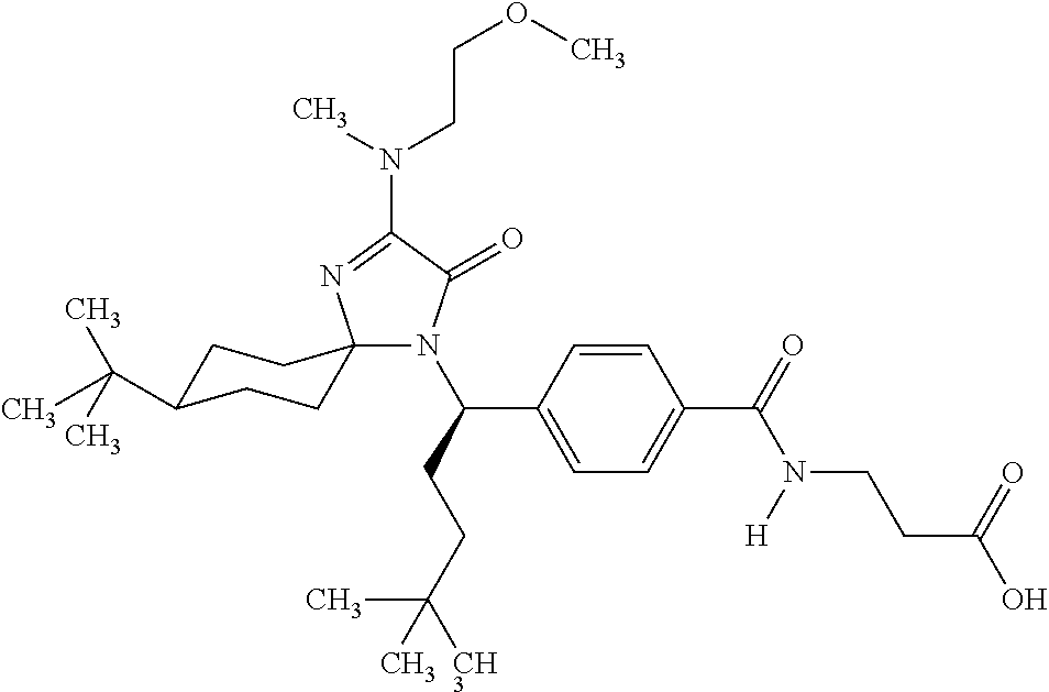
N1(C(CCC([CH3])(C)C)C2=CC=C(C(=O)N(CCC(O)=O)[H])C=C2)C(=O)C(N(CCOC)C)=NC12CCC(C(C)(C)C)CC2
